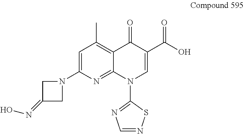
N1(C2=CC(C)=C3C(=N2)N(C2=NC=NS2)C=C(C(O)=O)C3=O)CC(=NO)C1
